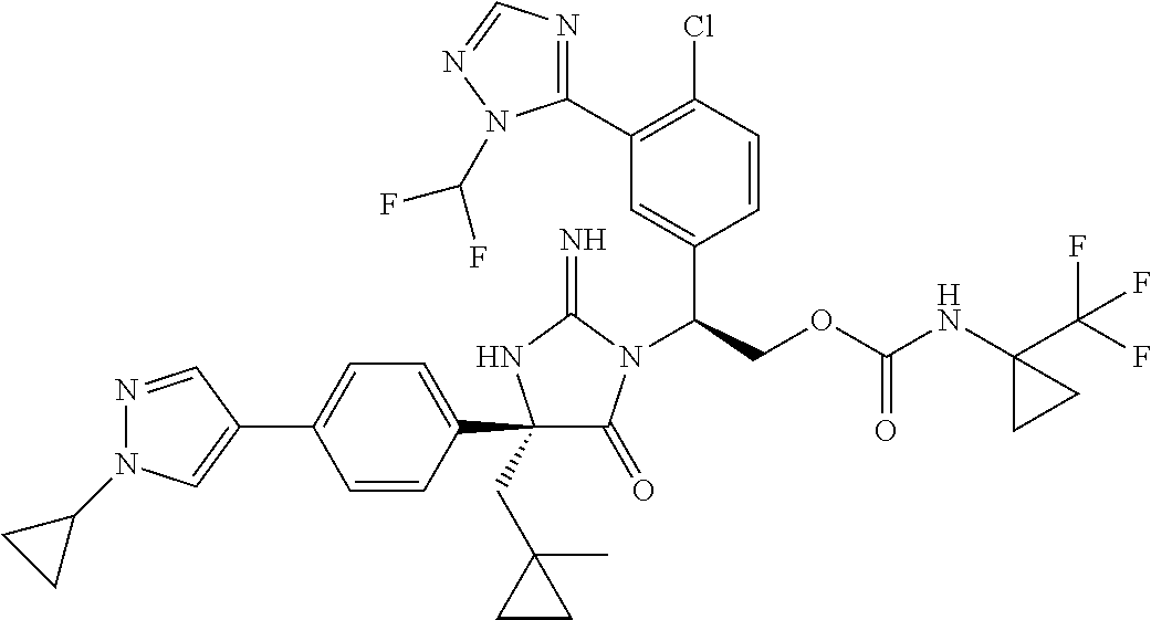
C1(C2=CC=C(C3(CC4(C)CC4)C(=O)N(C(COC(NC4(C(F)(F)F)CC4)=O)C4=CC(C5=NC=NN5C(F)F)=C(Cl)C=C4)C(=N)N3)C=C2)=CN(C2CC2)N=C1
